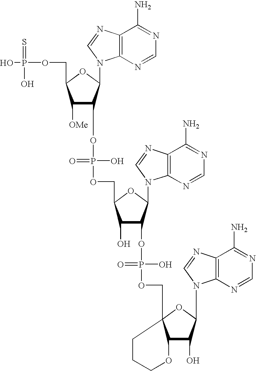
OP(OCC1C([OMe])C(OP(O)(=O)OCC2C(O)C(OP(O)(=O)OCC34C(C(O)C(N5C6=C(N=C5)C(N)=NC=N6)O3)OCCC4)C(N3C4=C(N=C3)C(N)=NC=N4)O2)C(N2C3=C(N=C2)C(N)=NC=N3)O1)(=S)O
